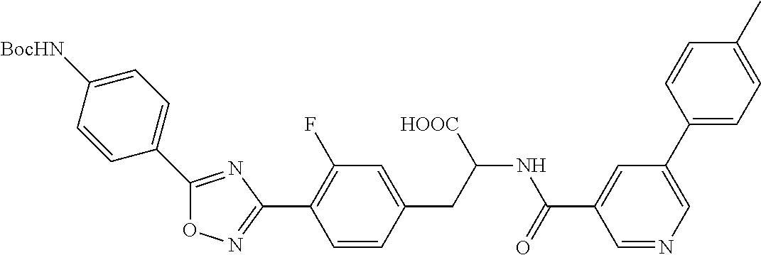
O1N=C(C2=C(F)C=C(CC(NC(C3=CC(C4=CC=C(C)C=C4)=CN=C3)=O)[HOOC])C=C2)N=C1C1=CC=C([BocHN])C=C1
